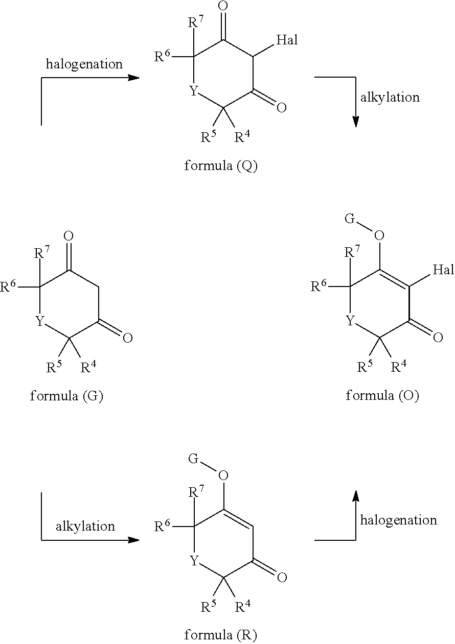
C1([R6])([R7])C(=O)C([Hal])C(=O)C([R5])([R4])[Y]1.C1([R6])([R7])C(=O)CC(=O)C([R5])([R4])[Y]1.C1([R6])([R7])C(O[G])=C([Hal])C(=O)C([R5])([R4])[Y]1.C1([R6])([R7])C(O[G])=CC(=O)C([R5])([R4])[Y]1
